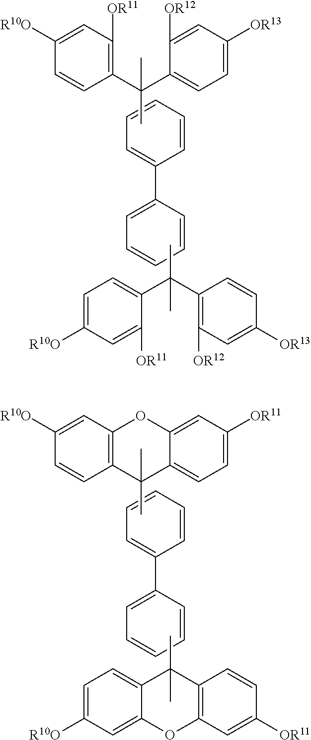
C1(C(C)(C2=CC=C([OR13])C=C2[OR12])C)=C([OR11])C=C([R10O])C=C1.C1(C(C2=C([OR12])C=C([OR13])C=C2)(C)C)=CC=C([R10O])C=C1[OR11].C1=CC=CC=C1C1=CC=CC=C1.C12=C(C=C([R10O])C=C1)OC1=CC([OR11])=CC=C1C2(C)C.C12=CC=C([R10O])C=C1OC1=C(C=CC([OR11])=C1)C2(C)C.C1=CC=CC=C1C1=CC=CC=C1
